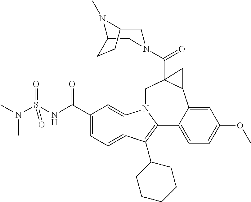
C1(C(NS(N(C)C)(=O)=O)=O)=CC=C2C(=C1)N1C(=C2C2CCCCC2)C2=CC=C(OC)C=C2C2C(C(=O)N3CC4N(C)C(C3)CC4)(C1)C2
